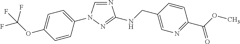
N1=CN(C2=CC=C(OC(F)(F)F)C=C2)N=C1NCC1=CN=C(C(OC)=O)C=C1
